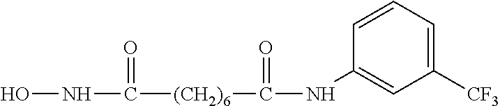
ONC([(CH2)6]C(NC1=CC([CF3])=CC=C1)=O)=O
